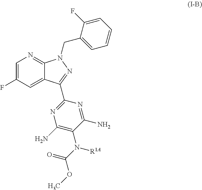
C1=C(F)C=C2C(=N1)N(CC1=CC=CC=C1F)N=C2C1=NC(N)=C(N(C(=O)OC)[R1A])C(N)=N1
